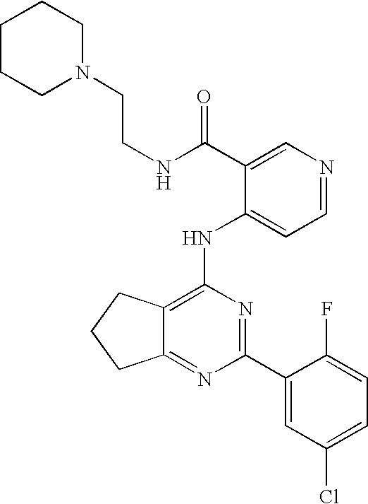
C12=NC(C3=CC(Cl)=CC=C3F)=NC(NC3=CC=NC=C3C(NCCN3CCCCC3)=O)=C1CCC2
